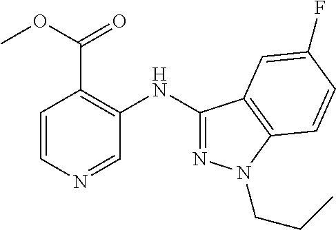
C1=CN=CC(NC2=NN(CCC)C3=C2C=C(F)C=C3)=C1C(=O)OC
